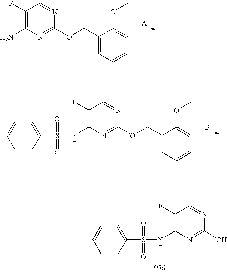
C1(F)=C(N)N=C(OCC2=CC=CC=C2OC)N=C1.C1(F)=C(NS(C2=CC=CC=C2)(=O)=O)N=C(OCC2=CC=CC=C2OC)N=C1.B.C1(F)=C(NS(C2=CC=CC=C2)(=O)=O)N=C(O)N=C1
